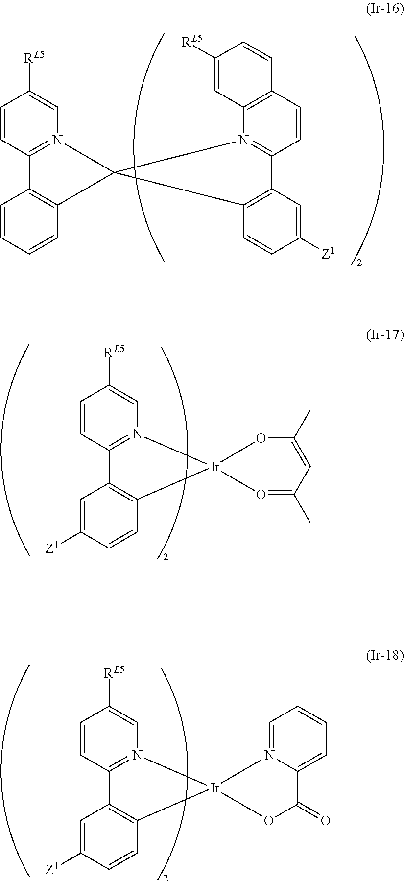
C1=CC2=N(C=C1[RL5])C1(C3=C2C=CC=C3)N2=C(C=CC3=C2C=C([RL5])C=C3)C2=C1C=CC([Z1])=C2.C1=CC2=N(C=C1[RL5])[Ir]1(C3=C2C=C([Z1])C=C3)O=C(C)C=C(C)O1.C1=CC2=N(C=C1[RL5])[Ir]1(C3=C2C=C([Z1])C=C3)N2=CC=CC=C2C(=O)O1
